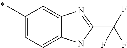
CC1=CC=C2C(=C1)N=C(C(F)(F)F)N2
